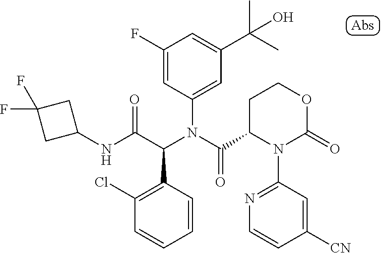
C1(NC(C(N(C(=O)C2N(C3=NC=CC([CN])=C3)C(=O)OCC2)C2=CC(C(C)(C)O)=CC(F)=C2)C2=C(Cl)C=CC=C2)=O)CC(F)(F)C1
